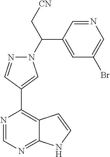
N1(C(C[CN])C2=CC(Br)=CN=C2)N=CC(C2=C3C(=NC=N2)NC=C3)=C1
